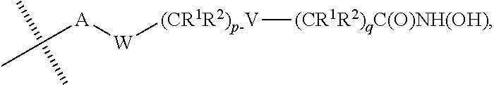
C([A][W][(CR1R2)p-V][(CR1R2)qC(O)NH(OH)])(C)(C)C
